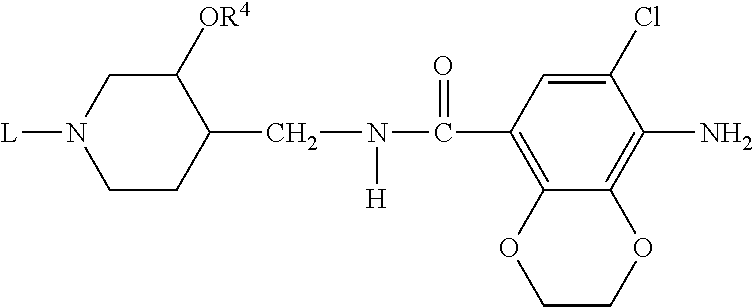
C12=C(C(N(CC3C([OR4])CN([L])CC3)[H])=O)C=C(Cl)C(N)=C1OCCO2
